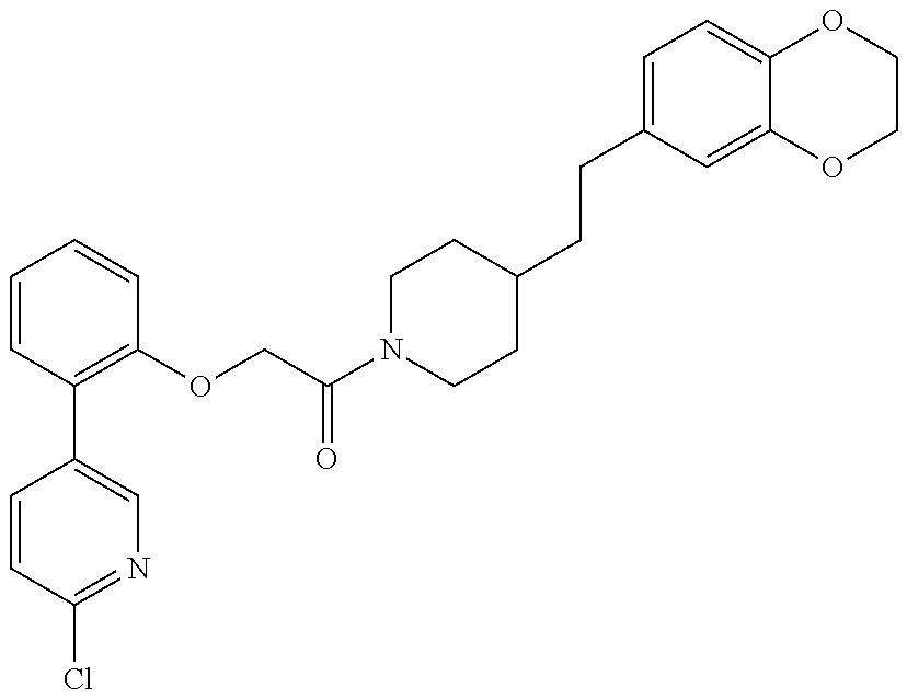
C1=CC(Cl)=NC=C1C1=C(OCC(N2CCC(CCC3=CC=C4C(=C3)OCCO4)CC2)=O)C=CC=C1
